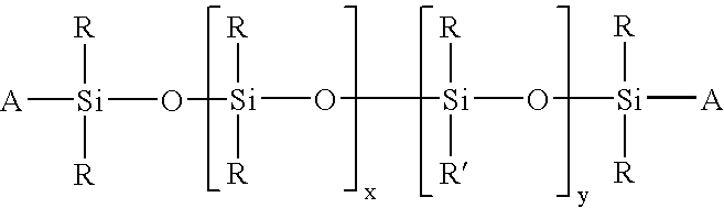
[A][Si]([R])([R])O[Si]([R])([R])O[Si]([R])([R])O[Si]([R])([R])[A]
